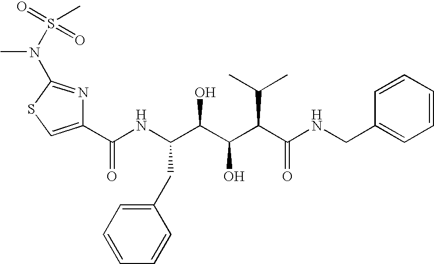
C1(C(NC(C(C(C(C(NCC2=CC=CC=C2)=O)C(C)C)O)O)CC2=CC=CC=C2)=O)=CSC(N(C)S(=O)(=O)C)=N1
